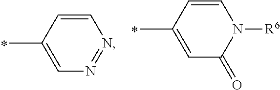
C1=CC(C)=CN=N1.C1=CC(C)=CC(=O)N1[R6]
